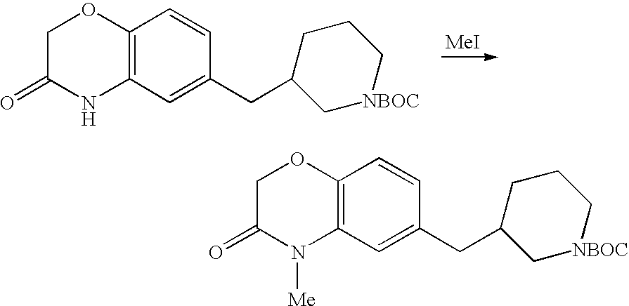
C1C(=O)NC2=C(O1)C=CC(CC1C[NBOC]CCC1)=C2.[MeI].C1C(=O)N([Me])C2=C(O1)C=CC(CC1C[NBOC]CCC1)=C2
